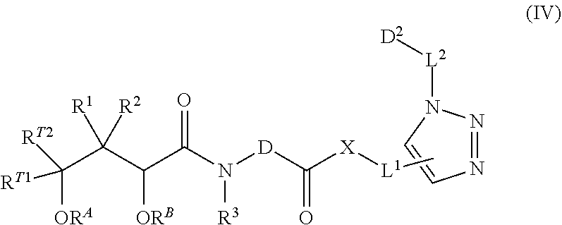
N1=NN([L2][D2])C=C1.C(C(C(C(N([D]C([X][L1]C)=O)[R3])=O)[ORB])([R2])[R1])([ORA])([RT1])[RT2]
